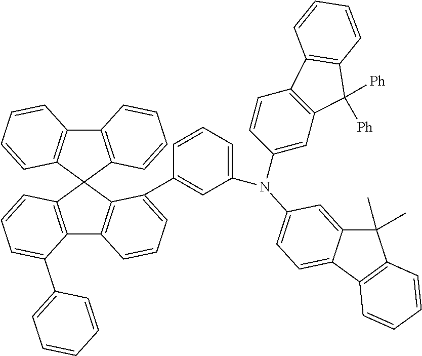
C12=C(C3(C4=C1C=CC=C4)C1=C(C4=C3C(C3=CC(N(C5=CC6=C(C=C5)C5=C(C6([Ph])[Ph])C=CC=C5)C5=CC=C6C(=C5)C(C)(C)C5=C6C=CC=C5)=CC=C3)=CC=C4)C(C3=CC=CC=C3)=CC=C1)C=CC=C2
